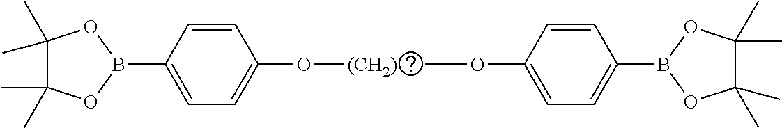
C1(C)(C)C(C)(C)OB(C2=CC=C(O[(CH2)]OC3=CC=C(B4OC(C)(C)C(C)(C)O4)C=C3)C=C2)O1
